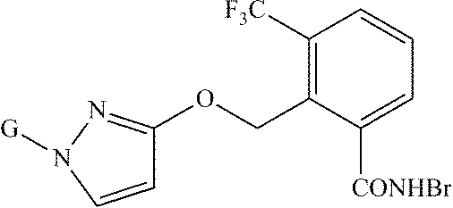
C1=CN([G])N=C1OCC1=C([F3C])C=CC=C1[CONHBr]
